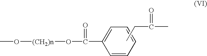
CO[(CH2)n]OC(C1=CC=CC=C1)=O.CCC(C)=O
